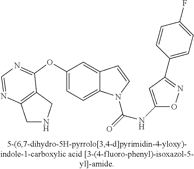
C1(OC2=NC=NC3=C2CNC3)=CC=C2C(=C1)C=CN2C(=O)NC1=CC(C2=CC=C(F)C=C2)=NO1
